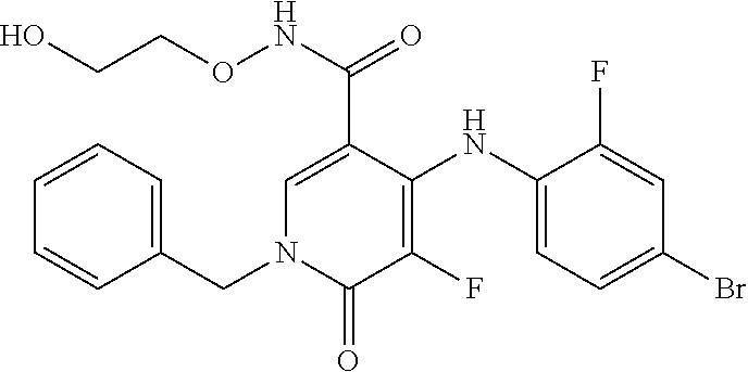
C1=C(C(NOCCO)=O)C(NC2=CC=C(Br)C=C2F)=C(F)C(=O)N1CC1=CC=CC=C1
